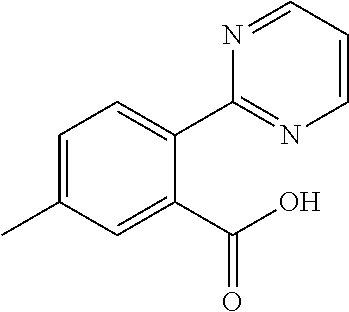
C1=C(C)C=C(C(O)=O)C(C2=NC=CC=N2)=C1
